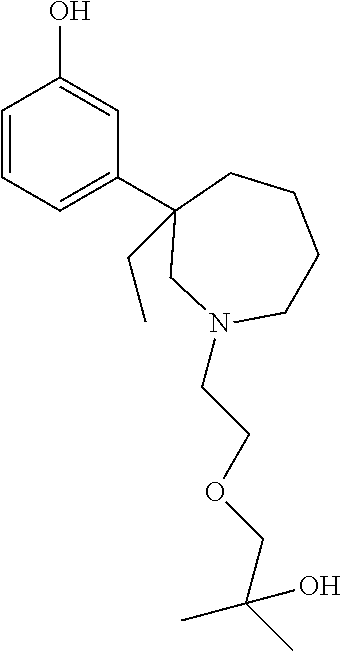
C1=CC=C(C2(CC)CCCCN(CCOCC(C)(O)C)C2)C=C1O
